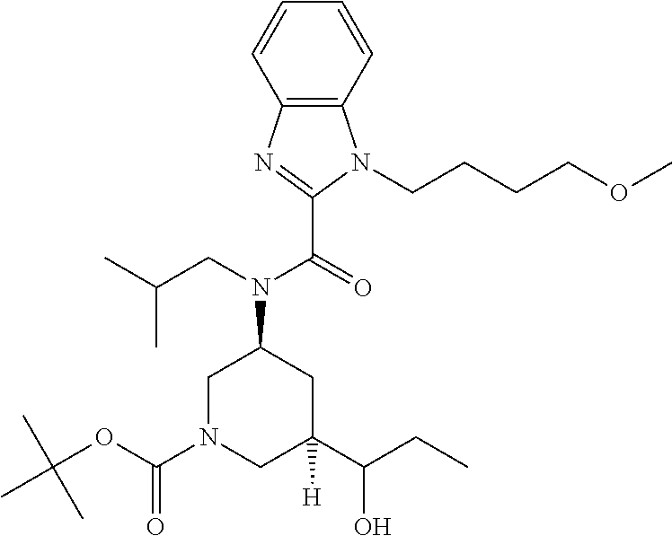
C1=CC=CC2=C1N(CCCCOC)C(C(=O)N(CC(C)C)C1CN(C(OC(C)(C)C)=O)CC(C(CC)O)([H])C1)=N2
